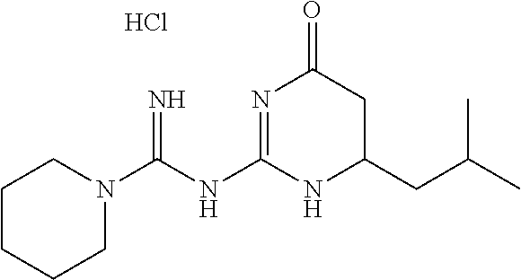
C1CCCN(C(NC2=NC(=O)CC(CC(C)C)N2)=N)C1.Cl
